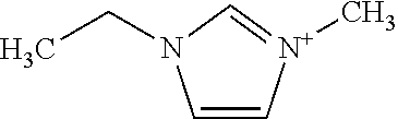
C1=C[N+](C)=CN1CC
